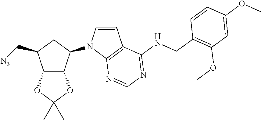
C12C(C(N3C=CC4=C3N=CN=C4NCC3=C(OC)C=C(OC)C=C3)CC1C[N3])OC(C)(C)O2
